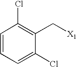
C1=CC=C(Cl)C(C[X1])=C1Cl
